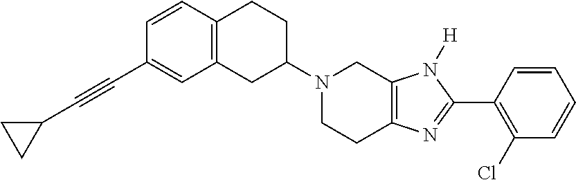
C12=C(CC(N3CCC4=C(C3)N([H])C(C3=C(Cl)C=CC=C3)=N4)CC1)C=C(C#CC1CC1)C=C2
